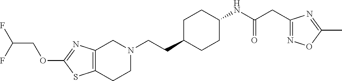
C12=C(CCN(CCC3CCC(NC(CC4=NOC(C)=N4)=O)CC3)C1)SC(OCC(F)F)=N2
